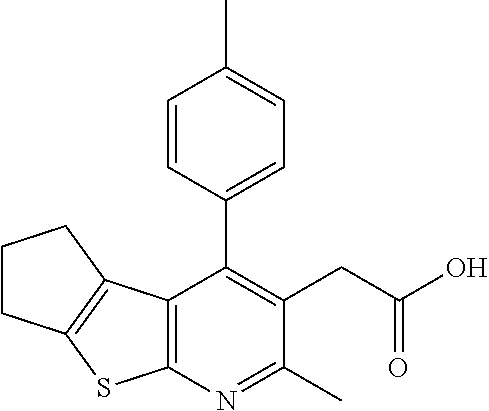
C12=C(N=C(C)C(CC(O)=O)=C1C1=CC=C(C)C=C1)SC1=C2CCC1
